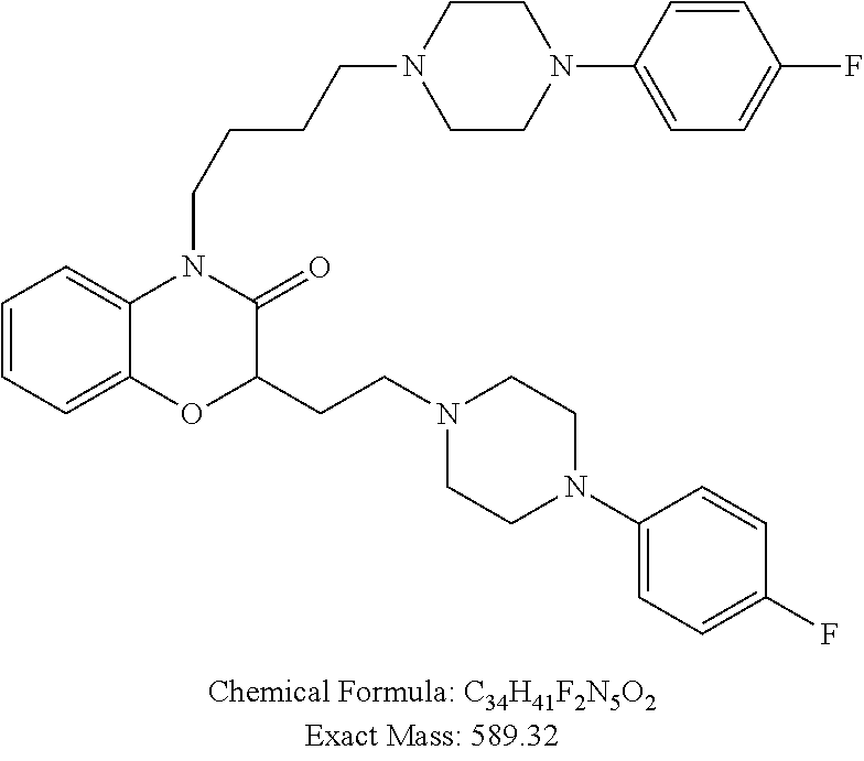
C1=CC=C2C(=C1)N(CCCCN1CCN(C3=CC=C(F)C=C3)CC1)C(=O)C(CCN1CCN(C3=CC=C(F)C=C3)CC1)O2
